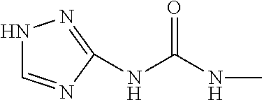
N(C(NC)=O)C1=NNC=N1
